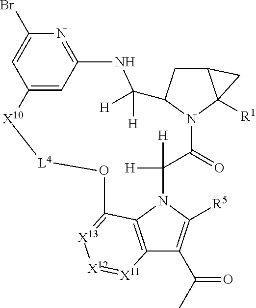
C12=C3N(C([R5])=C1C(C)=O)C([H])([H])C(=O)N1C(CC4C1([R1])C4)C([H])([H])NC1=NC(Br)=CC(=C1)[X10][L4]OC3=[X13][X12]=[X11]2
